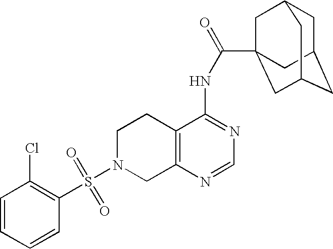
C1N(S(=O)(=O)C2=C(Cl)C=CC=C2)CC2=C(C1)C(NC(=O)C13CC4CC(CC(C1)C4)C3)=NC=N2
